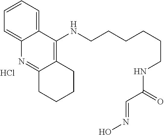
C1=CC=C2C(=C1)C(NCCCCCCNC(C=NO)=O)=C1C(=N2)CCCC1.Cl
